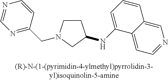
C1CN(CC2=NC=NC=C2)CC1NC1=CC=CC2=CN=CC=C12
